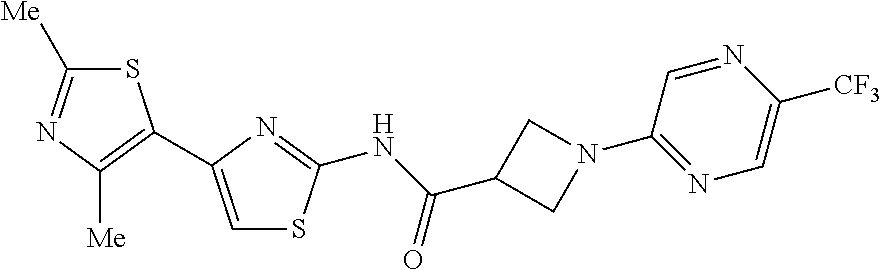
C1([Me])=NC([Me])=C(C2=CSC(NC(C3CN(C4=NC=C([CF3])N=C4)C3)=O)=N2)S1
